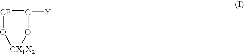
[CF]1=C([Y])O[CX1X2]O1
